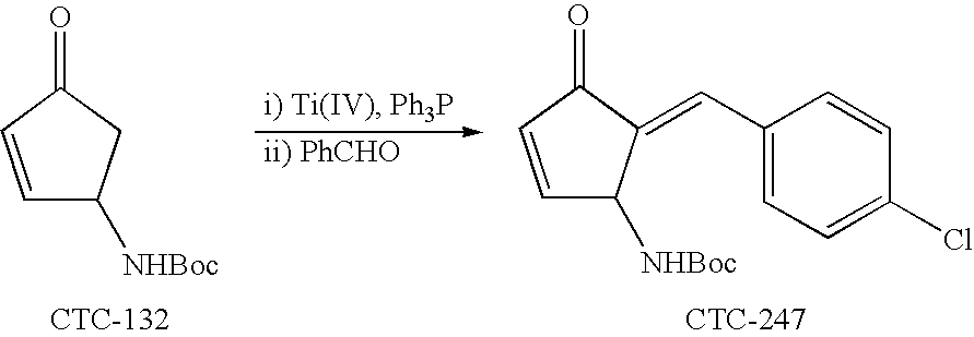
C1=CC(=O)CC1[NHBoc].C1=CC(=O)C(=CC2=CC=C(Cl)C=C2)C1[NHBoc]
